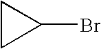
C1CC1Br
